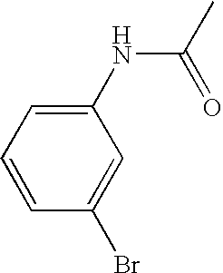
BrC1=CC(NC(C)=O)=CC=C1
